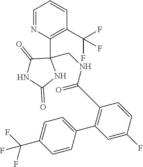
C1(C(NCC2(C3=C(C(F)(F)F)C=CC=N3)C(=O)NC(=O)N2)=O)=C(C2=CC=C(C(F)(F)F)C=C2)C=C(F)C=C1
